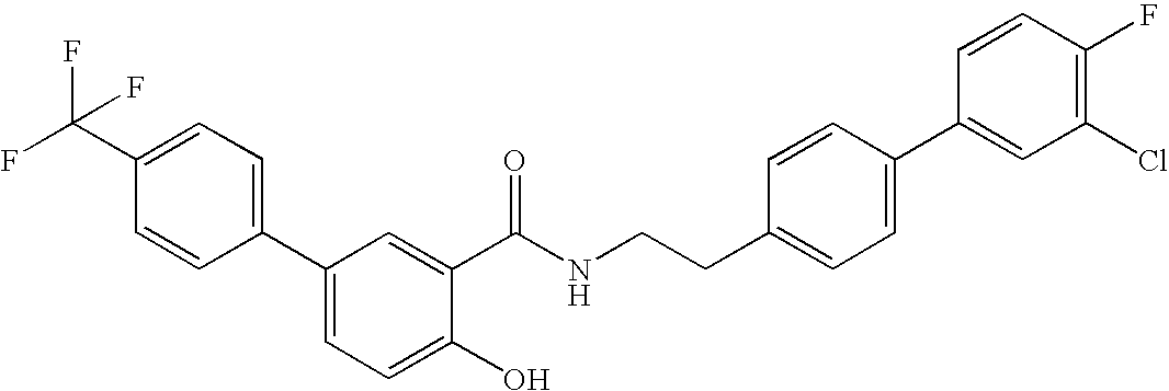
C1=C(C(F)(F)F)C=CC(C2=CC=C(O)C(C(NCCC3=CC=C(C4=CC(Cl)=C(F)C=C4)C=C3)=O)=C2)=C1
